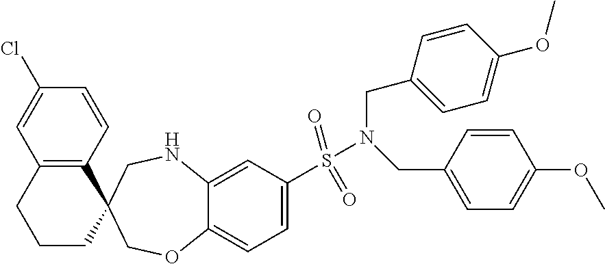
C12=C(C3(CCC1)COC1=CC=C(S(N(CC4=CC=C(OC)C=C4)CC4=CC=C(OC)C=C4)(=O)=O)C=C1NC3)C=CC(Cl)=C2
